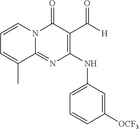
N(C1=C(C([H])=O)C(=O)N2C(=N1)C(C)=CC=C2)C1=CC=CC([OCF3])=C1
